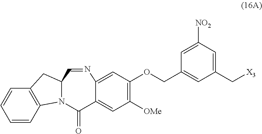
O(C1=C([OMe])C=C2C(=C1)N=CC1N(C2=O)C2=C(C=CC=C2)C1)CC1=CC(C[X3])=CC([NO2])=C1
